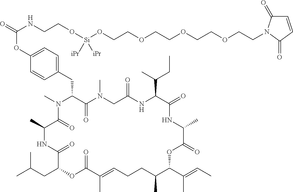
CN1C(CC2=CC=C(OC(=O)NCCO[Si](OCCOCCOCCOCCN3C(=O)C=CC3=O)([iPr])[iPr])C=C2)C(=O)N(C)CC(=O)NC(C(C)CC)C(=O)NC(C)C(=O)OC(C(C)=CC)C(C)CCC=C(C)C(=O)OC(CC(C)C)C(=O)NC(C)C1=O
